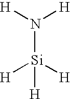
N([Si]([H])([H])[H])([H])[H]
